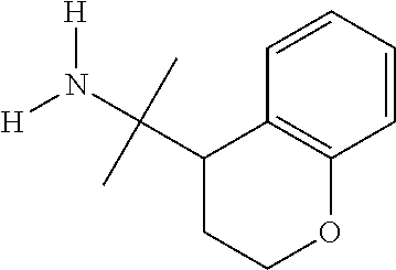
C1=CC=CC2=C1OCCC2C(N([H])[H])(C)C
